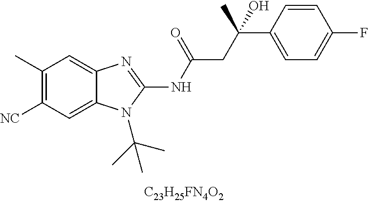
C1(C)=C([CN])C=C2C(=C1)N=C(NC(CC(C)(C1=CC=C(F)C=C1)O)=O)N2C(C)(C)C
